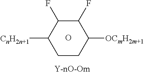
C1([CnH2n+1])CCC([OCmH2m+1])C(F)C1F.O
